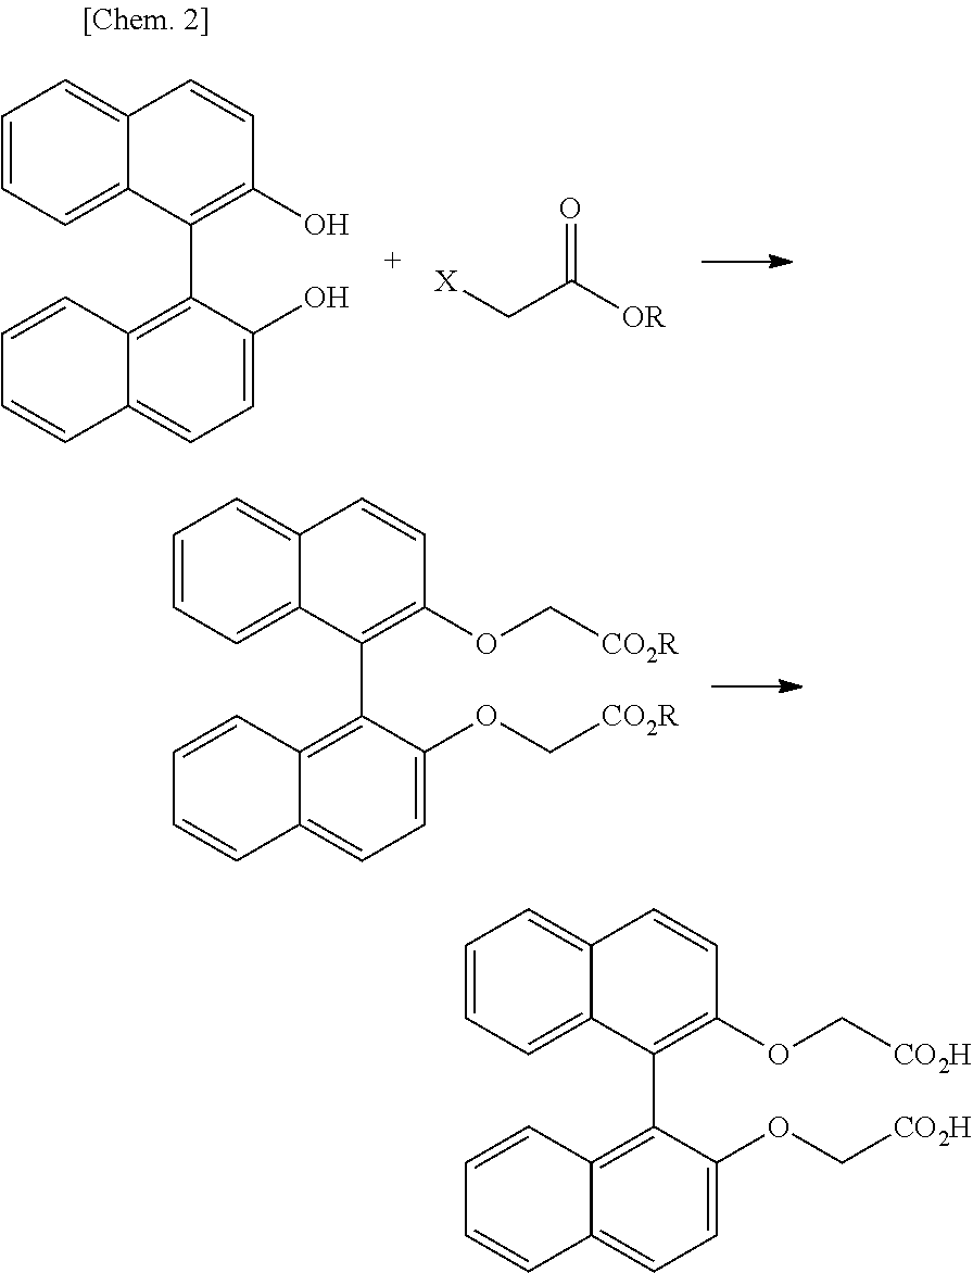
C1=CC=C2C(=C1)C=CC(O)=C2C1=C2C(=CC=C1O)C=CC=C2.C(C([OR])=O)[X].C1=CC=C2C(=C1)C=CC(OC[CO2R])=C2C1=C2C(=CC=C1OC[CO2R])C=CC=C2.C1=CC=C2C(=C1)C=CC(OC[CO2H])=C2C1=C2C(=CC=C1OC[CO2H])C=CC=C2
